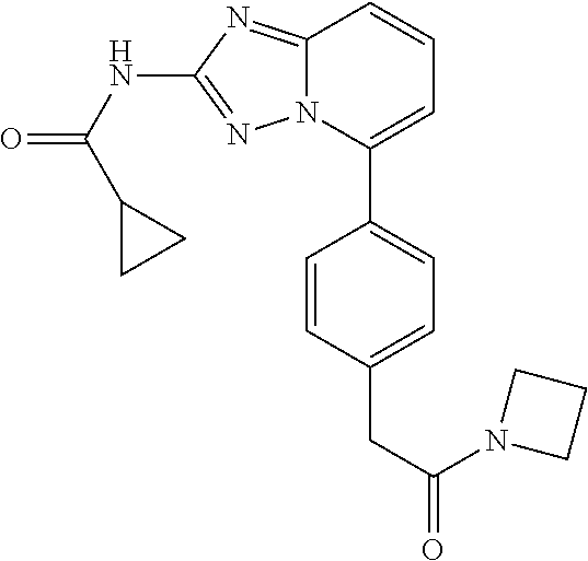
C12=NC(NC(=O)C3CC3)=NN1C(C1=CC=C(CC(=O)N3CCC3)C=C1)=CC=C2
